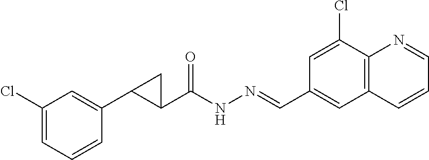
C1(Cl)=CC=CC(C2C(C(NN=CC3=CC4=C(C(Cl)=C3)N=CC=C4)=O)C2)=C1
